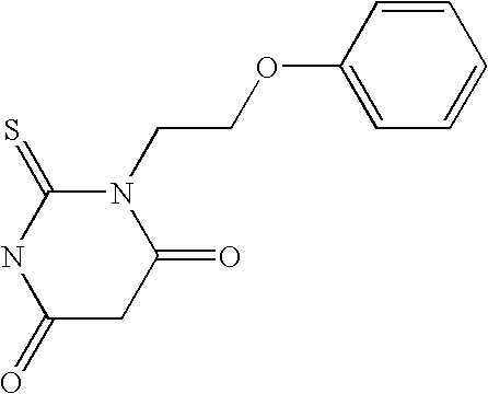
O(CCN1C(=O)CC(=O)NC1=S)C1=CC=CC=C1
